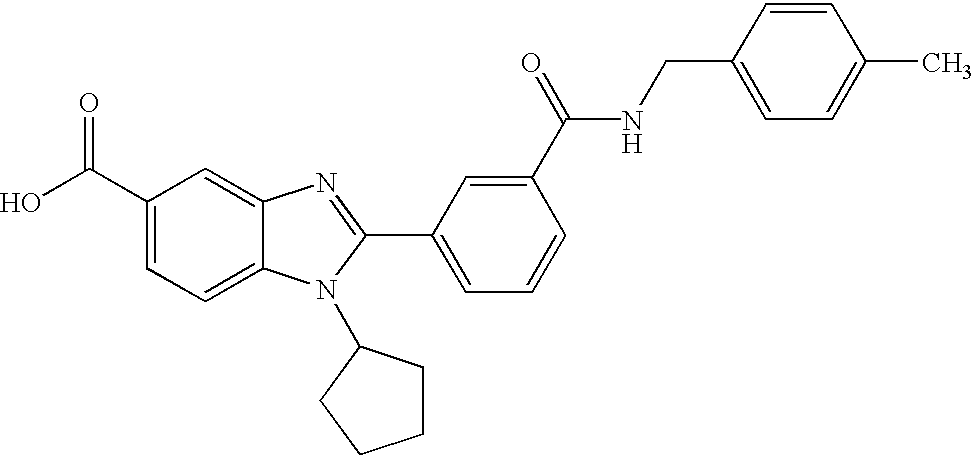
C1(C(O)=O)=CC=C2C(=C1)N=C(C1=CC=CC(C(=O)NCC3=CC=C(C)C=C3)=C1)N2C1CCCC1
